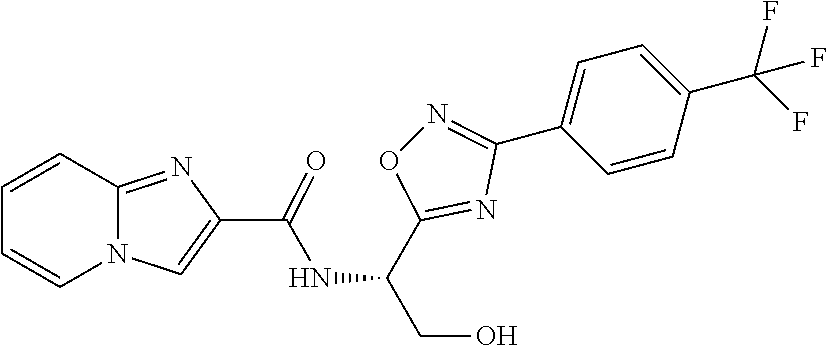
C1=CC2=NC(C(NC(CO)C3=NC(C4=CC=C(C(F)(F)F)C=C4)=NO3)=O)=CN2C=C1
